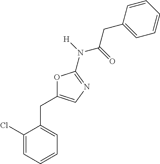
C1(Cl)=CC=CC=C1CC1=CN=C(N([H])C(=O)CC2=CC=CC=C2)O1
